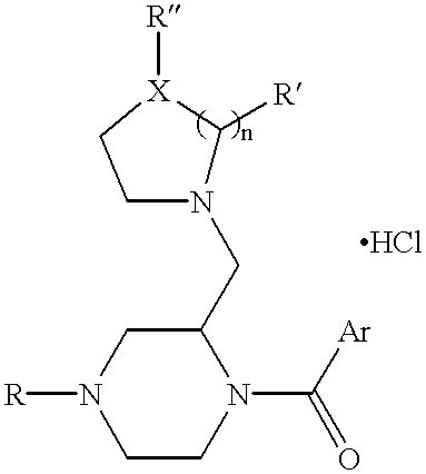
N1([R])CCN(C(=O)[Ar])C(CN2C([R])[X]([R])CC2)C1
